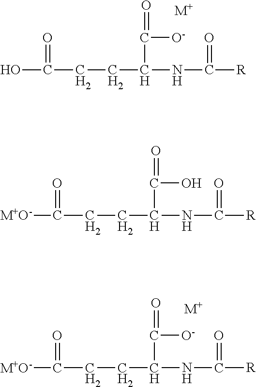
OC(CCC(C(=O)[O-])NC([R])=O)=O.[M+].[M+O-]C(CCC(C(=O)[O-])NC([R])=O)=O.[M+].[M+O-]C(CCC(C(=O)O)NC([R])=O)=O
